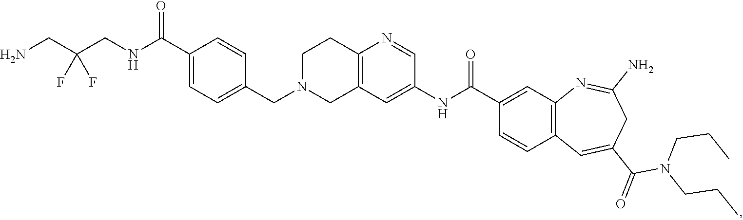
C1(NC(C2=CC3=C(C=C2)C=C(C(=O)N(CCC)CCC)CC(N)=N3)=O)=CC2=C(N=C1)CCN(CC1=CC=C(C(=O)NCC(F)(CN)F)C=C1)C2
